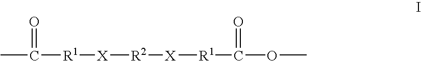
CC(=O)[R1][X][R2][X][R1]C(=O)OC
